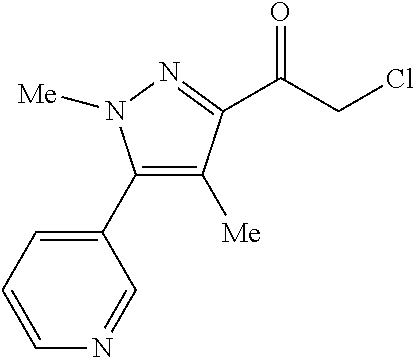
C(CCl)(=O)C1=NN([Me])C(C2=CC=CN=C2)=C1[Me]
